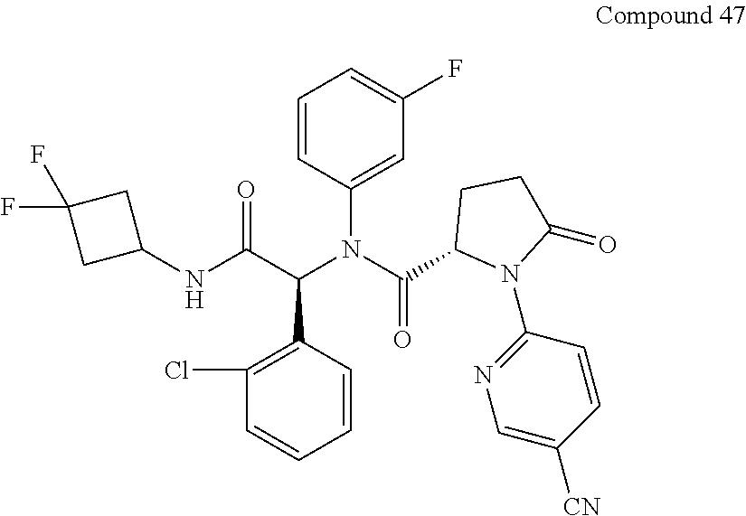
C1(F)=CC=CC(N(C(C2N(C3=NC=C([CN])C=C3)C(=O)CC2)=O)C(C(NC2CC(F)(F)C2)=O)C2=C(Cl)C=CC=C2)=C1
